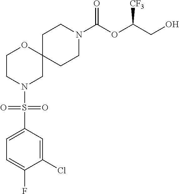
C12(CCN(C(OC(CO)[CF3])=O)CC1)OCCN(S(C1=CC=C(F)C(Cl)=C1)(=O)=O)C2
